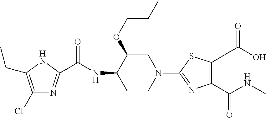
C1(Cl)=C(CC)NC(C(NC2CCN(C3=NC(C(NC)=O)=C(C(O)=O)S3)CC2OCCC)=O)=N1
